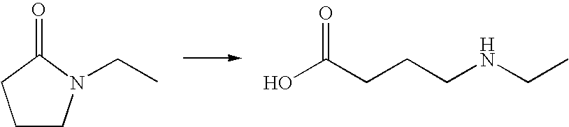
C1CN(CC)C(=O)C1.C(NCC)CCC(O)=O
